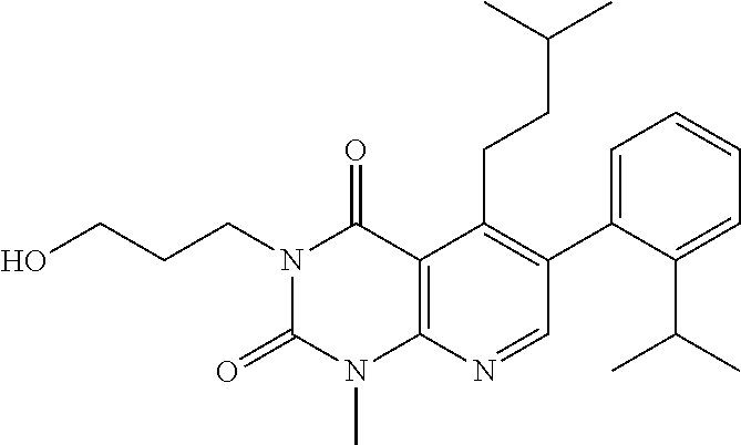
C(CCC1=C(C2=CC=CC=C2C(C)C)C=NC2=C1C(=O)N(CCCO)C(=O)N2C)(C)C
